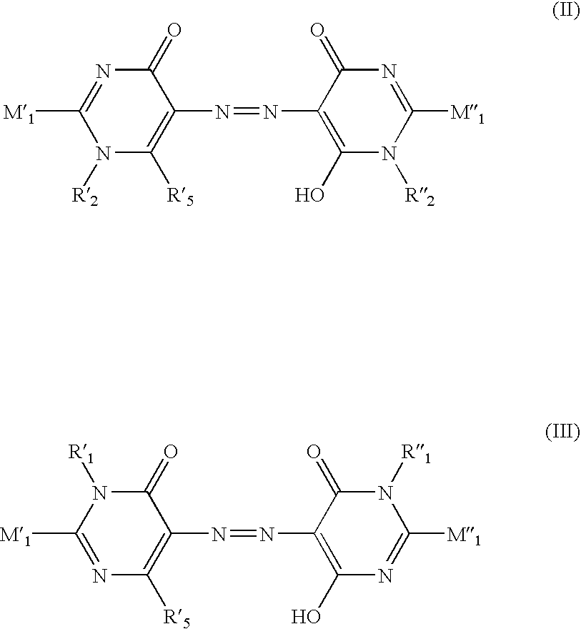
C1([M1])=NC(=O)C(N=NC2=C(O)N([R2])C([M1])=NC2=O)=C([R5])N1[R2].C1([M1])=NC([R5])=C(N=NC2=C(O)N=C([M1])N([R1])C2=O)C(=O)N1[R1]
